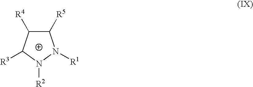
C1([R5])C([R4])C([R3])N([R2])N1[R1]
